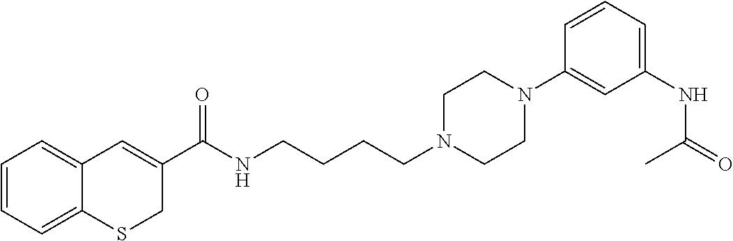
C1=CC=C2C(=C1)C=C(C(NCCCCN1CCN(C3=CC(NC(=O)C)=CC=C3)CC1)=O)CS2
